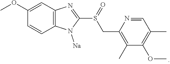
C1(OC)=CC2=C(C=C1)N([Na])C(S(CC1=C(C)C(OC)=C(C)C=N1)=O)=N2
